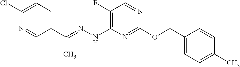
C(=NNC1=C(F)C=NC(OCC2=CC=C(C)C=C2)=N1)(C1=CC=C(Cl)N=C1)C
